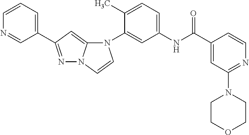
C1(C2=NN3C(=C2)N(C2=CC(NC(C4=CC(N5CCOCC5)=NC=C4)=O)=CC=C2C)C=C3)=CC=CN=C1
